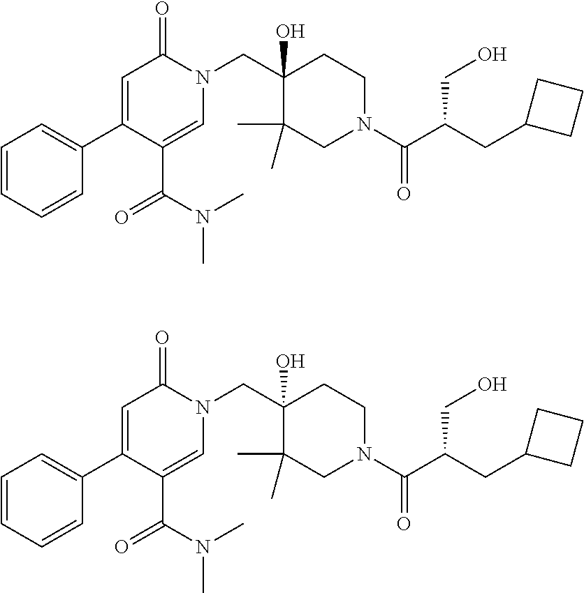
N1(CC2(O)C(C)(C)CN(C(=O)C(CO)CC3CCC3)CC2)C(=O)C=C(C2=CC=CC=C2)C(C(=O)N(C)C)=C1.N1(CC2(O)C(C)(C)CN(C(=O)C(CO)CC3CCC3)CC2)C(=O)C=C(C2=CC=CC=C2)C(C(=O)N(C)C)=C1
